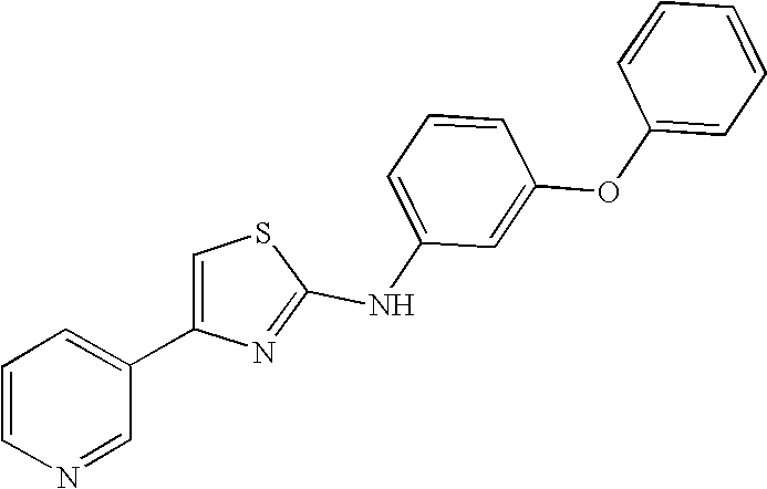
C1=C(NC2=NC(C3=CC=CN=C3)=CS2)C=C(OC2=CC=CC=C2)C=C1
